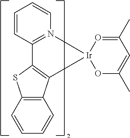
C12=C(C=CC=C1)C1=C(S2)C2=N(C=CC=C2)[Ir]12OC(C)=CC(C)=O2
